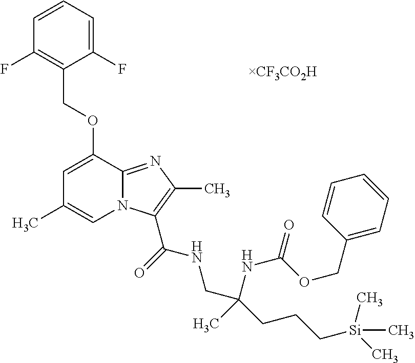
C1=CC=C(F)C(COC2=CC(C)=CN3C2=NC(C)=C3C(=O)NCC(NC(=O)OCC2=CC=CC=C2)(C)CCC[Si](C)(C)C)=C1F
